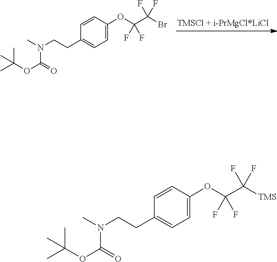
C1=C(OC(C(Br)(F)F)(F)F)C=CC(CCN(C)C(=O)OC(C)(C)C)=C1.C1=C(OC(C([TMS])(F)F)(F)F)C=CC(CCN(C)C(=O)OC(C)(C)C)=C1
